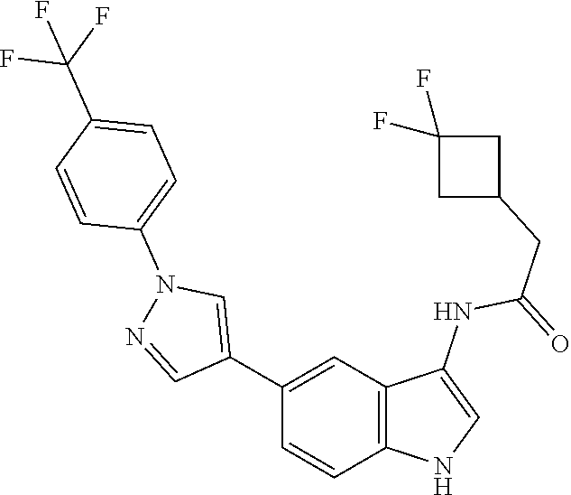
C1(C2=CN(C3=CC=C(C(F)(F)F)C=C3)N=C2)=CC2=C(C=C1)NC=C2NC(=O)CC1CC(F)(F)C1
